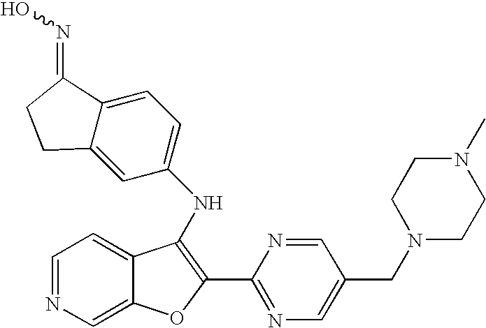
C12=CC=NC=C1OC(C1=NC=C(CN3CCN(C)CC3)C=N1)=C2NC1=CC=C2C(=C1)CCC2=NO
